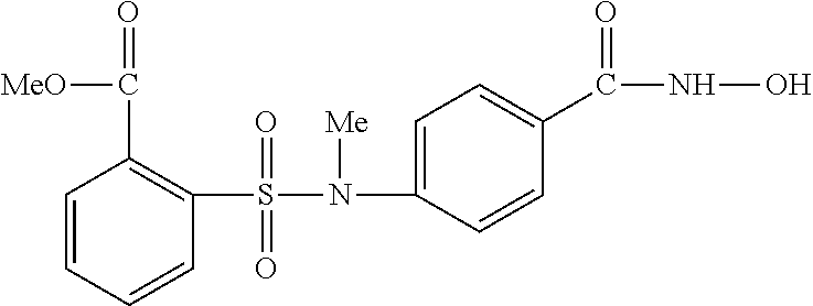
C1=CC=CC(C(=O)[MeO])=C1S(N(C1=CC=C(C(NO)=O)C=C1)[Me])(=O)=O
